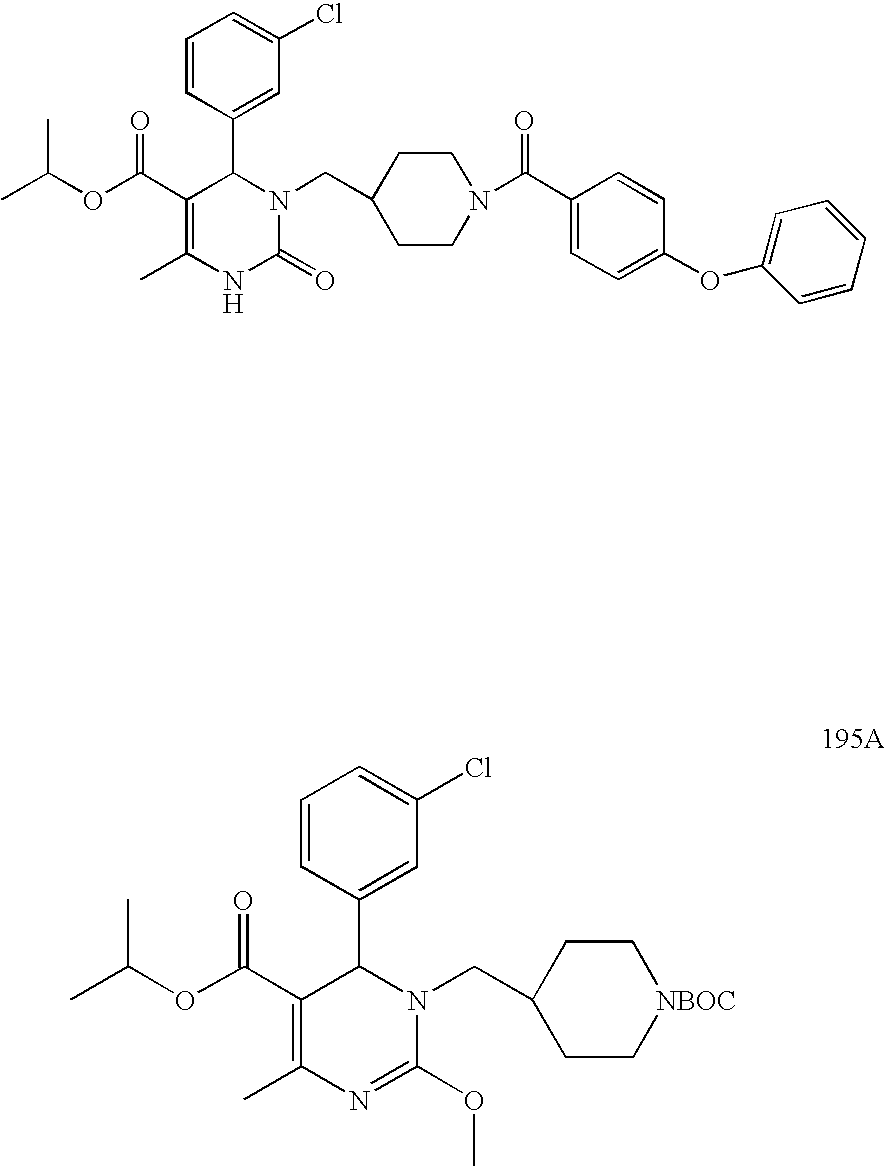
C1(C(=O)OC(C)C)=C(C)NC(=O)N(CC2CCN(C(C3=CC=C(OC4=CC=CC=C4)C=C3)=O)CC2)C1C1=CC(Cl)=CC=C1.C1(C(=O)OC(C)C)=C(C)N=C(OC)N(CC2CC[NBOC]CC2)C1C1=CC(Cl)=CC=C1
